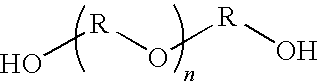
O[R]O[R]O
